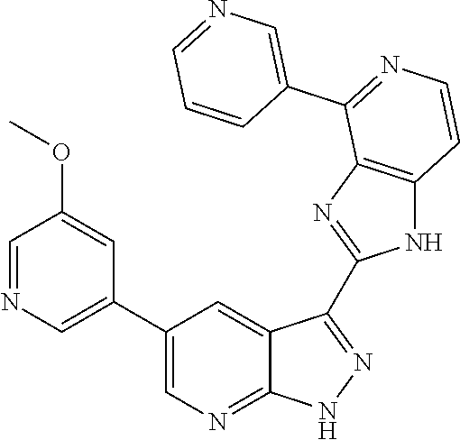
C1=NC=C(C2=CN=C3C(=C2)C(C2=NC4=C(N2)C=CN=C4C2=CN=CC=C2)=N[N H]3)C=C1OC
